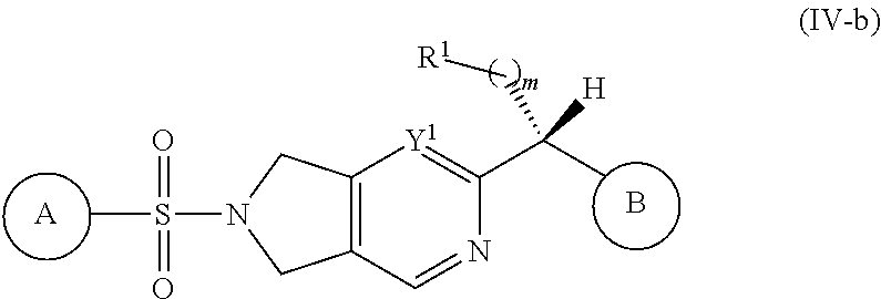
[A].B.C12=C(C=NC(C(C)(C[R1])[H])=[Y1]1)CN(S(C)(=O)=O)C2
